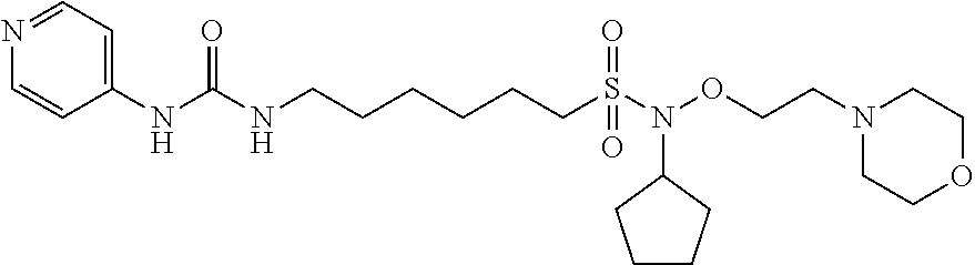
N1=CC=C(NC(=O)NCCCCCCS(=O)(N(OCCN2CCOCC2)C2CCCC2)=O)C=C1
